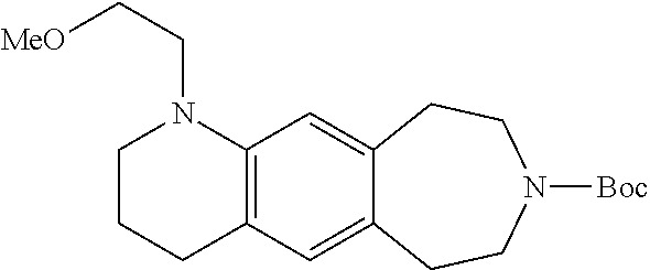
C12=C(C=C3C(=C1)CCN([Boc])CC3)CCCN2CC[MeO]
